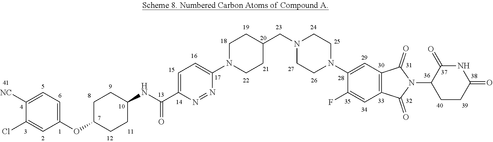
C1=C(C(NC2CCC(OC3=CC=C([NC])C(Cl)=C3)CC2)=O)N=NC(N2CCC(CN3CCN(C4=CC5=C(C=C4F)C(=O)N(C4CCC(=O)NC4=O)C5=O)CC3)CC2)=C1
